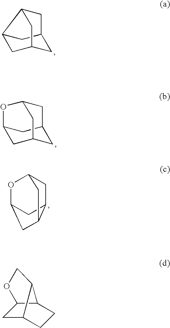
C12CC3CC(C1)CC2C3.C1C2C3CC(OC1C3)C2.C12CC3CC(CC(C1)C3)O2.C1C2CCC3C1OCC23
